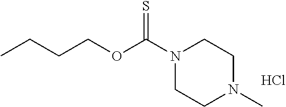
N1(C(OCCCC)=S)CCN(C)CC1.Cl
